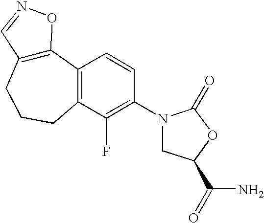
C12=C(CCCC3=C1C=CC(N1CC(C(N)=O)OC1=O)=C3F)C=NO2
